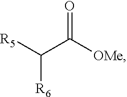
[R5]C(C([OMe])=O)[R6]
